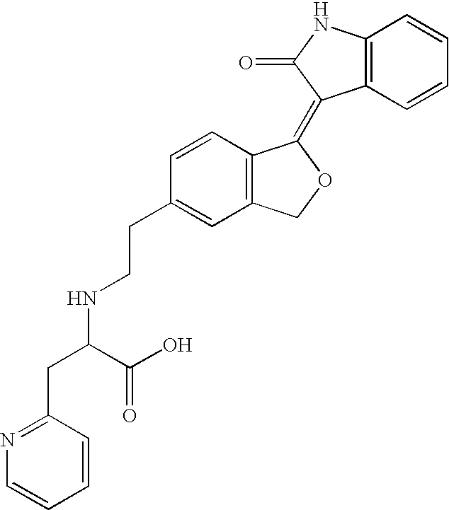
C1=CC(CCNC(CC2=NC=CC=C2)C(O)=O)=CC2=C1C(=C1C3=C(NC1=O)C=CC=C3)OC2
